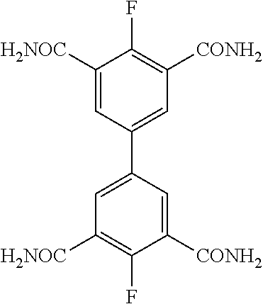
C1([H2NOC])=CC(C2=CC([H2NOC])=C(F)C([CONH2])=C2)=CC([CONH2])=C1F
